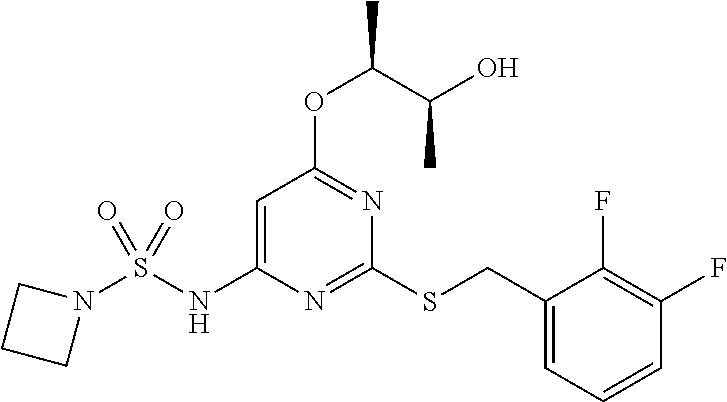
C1(CSC2=NC(NS(N3CCC3)(=O)=O)=CC(OC(C)C(O)C)=N2)=CC=CC(F)=C1F
